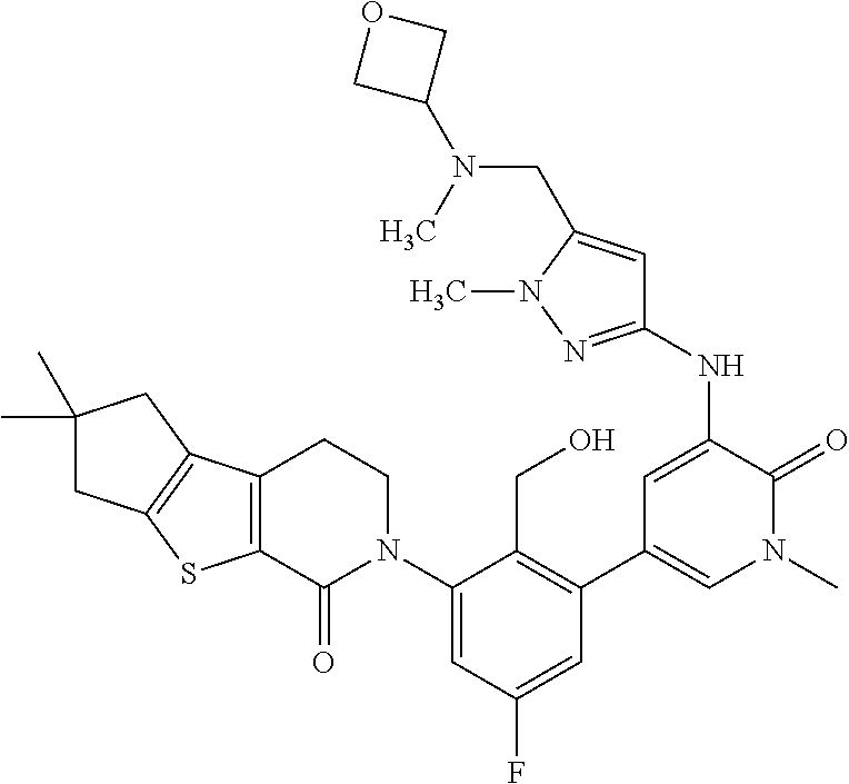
C(N(C)C1COC1)C1=CC(NC2=CC(C3=C(CO)C(N4CCC5=C(C4=O)SC4=C5CC(C)(C)C4)=CC(F)=C3)=CN(C)C2=O)=NN1C
